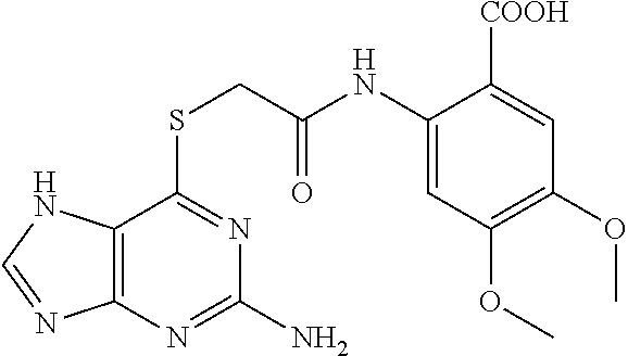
C12=C(N=C(N)N=C1SCC(NC1=CC(OC)=C(OC)C=C1[COOH])=O)N=CN2
